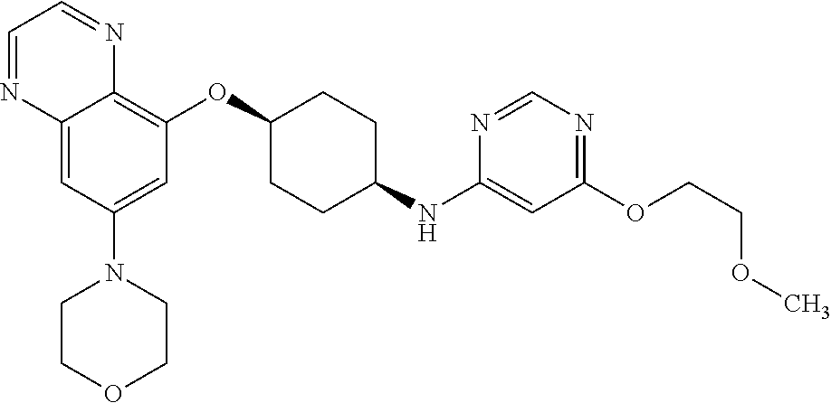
C1=NC2=CC(N3CCOCC3)=CC(OC3CCC(NC4=CC(OCCOC)=NC=N4)CC3)=C2N=C1
